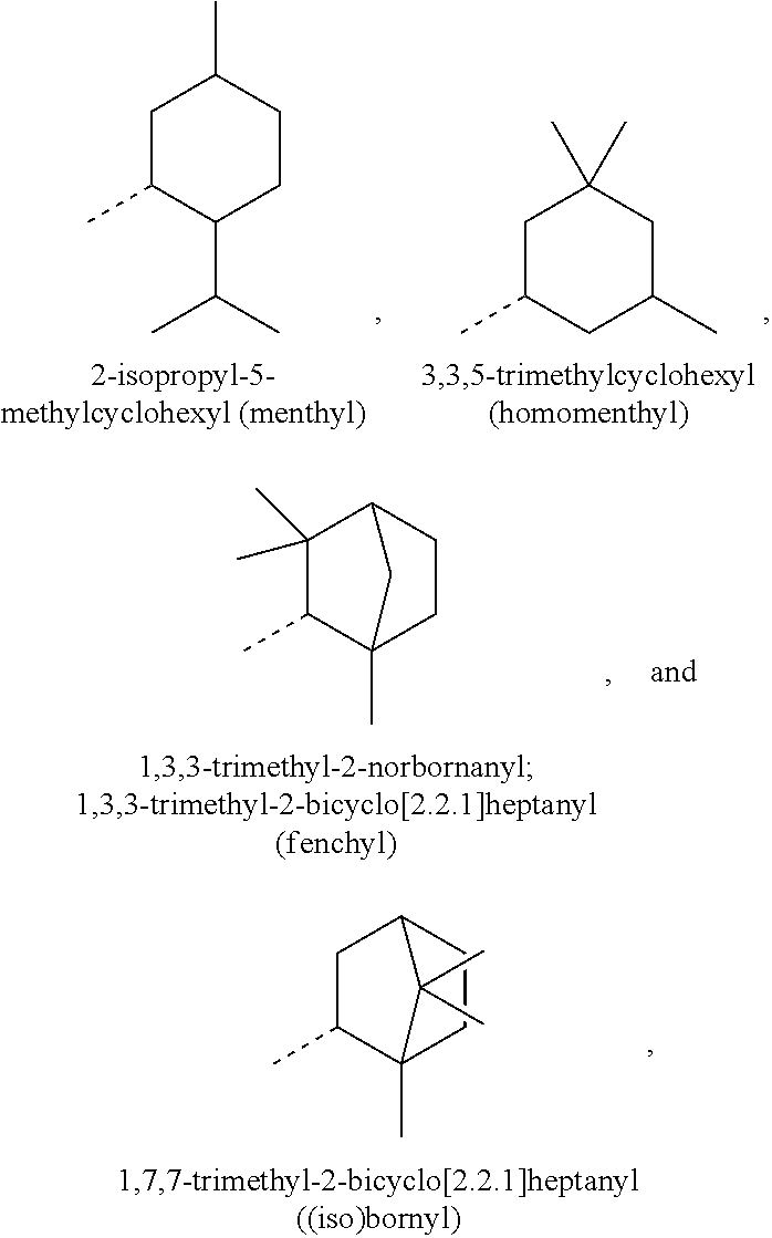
C12CC(C)C(C)(CC1)C2(C)C.C1C(C)C(C(C)C)CCC1C.C1C(C)CC(C)CC1(C)C.C12C(C)(C)C(C)C(C)(CC1)C2
